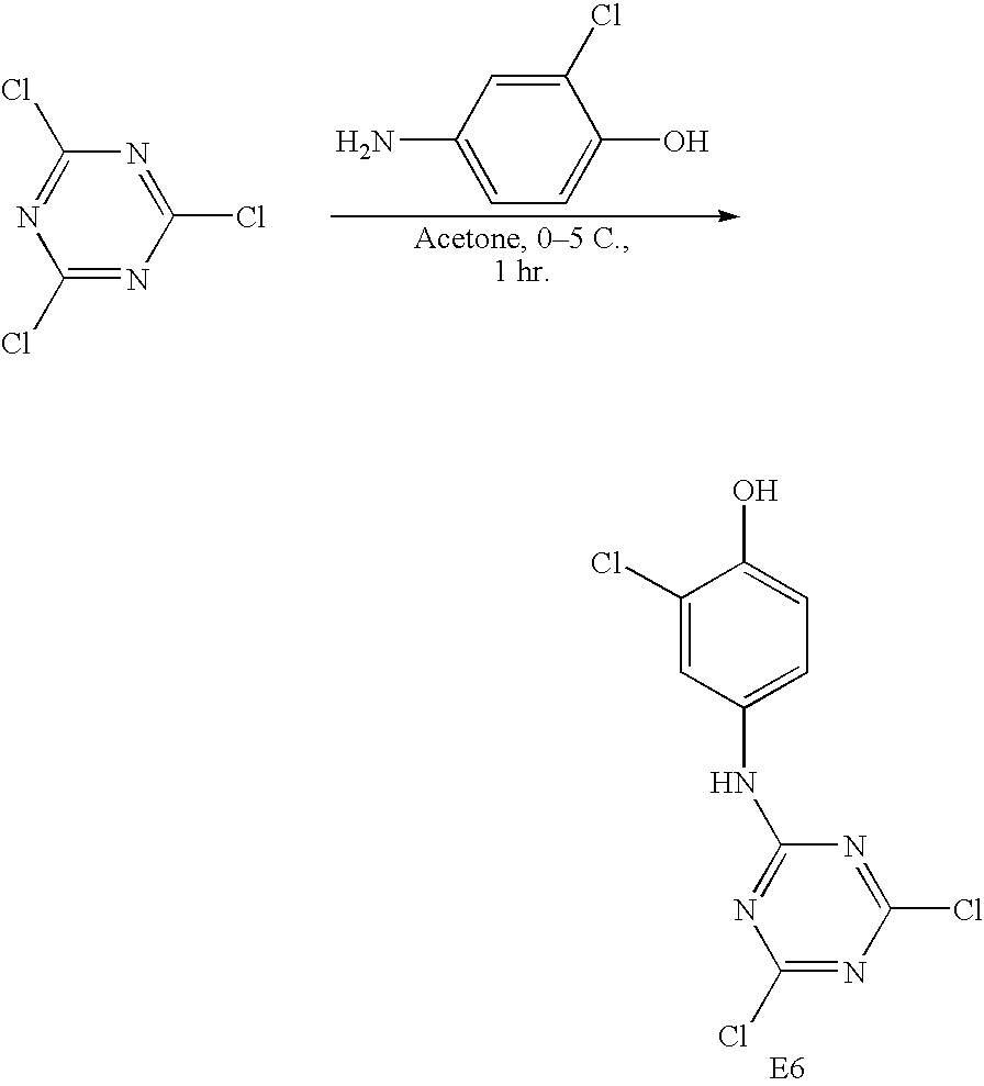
C1(NC2=CC=C(O)C(Cl)=C2)=NC(Cl)=NC(Cl)=N1.C1(Cl)=CC(N)=CC=C1O.C1(Cl)=NC(Cl)=NC(Cl)=N1
